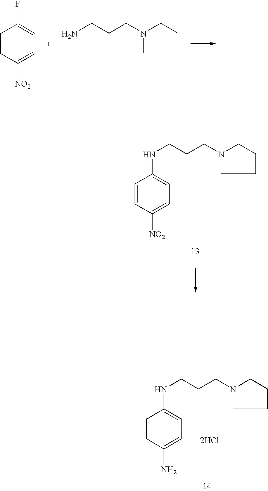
C1=CC([NO2])=CC=C1F.NCCCN1CCCC1.C1=CC([NO2])=CC=C1NCCCN1CCCC1.C1=CC(N)=CC=C1NCCCN1CCCC1.[2HCl]
